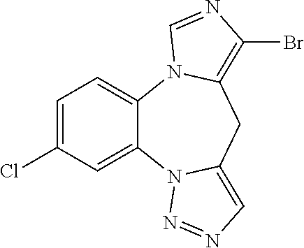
C1=C(Cl)C=C2C(=C1)N1C(=C(Br)N=C1)CC1=CN=NN21
